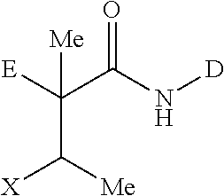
[E]C(C(N[D])=O)([Me])C([X])[Me]
